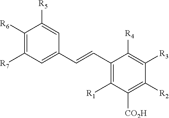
C1(C=CC2=CC([R7])=C([R6])C([R5])=C2)=C([R1])C([CO2H])=C([R2])C([R3])=C1[R4]
